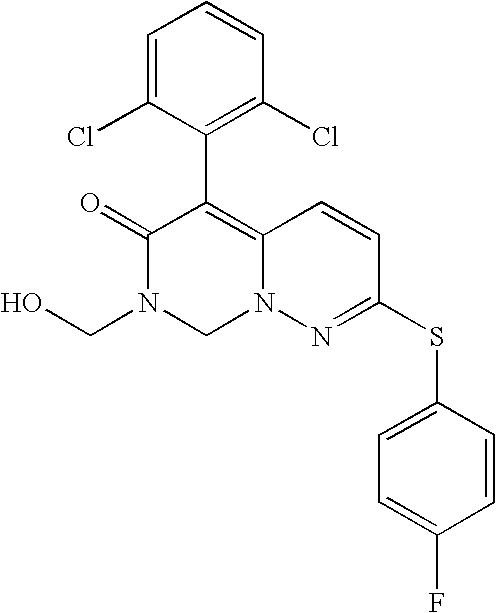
O=C1N(CO)CN2C(=C1C1=C(Cl)C=CC=C1Cl)C=CC(SC1=CC=C(F)C=C1)=N2
